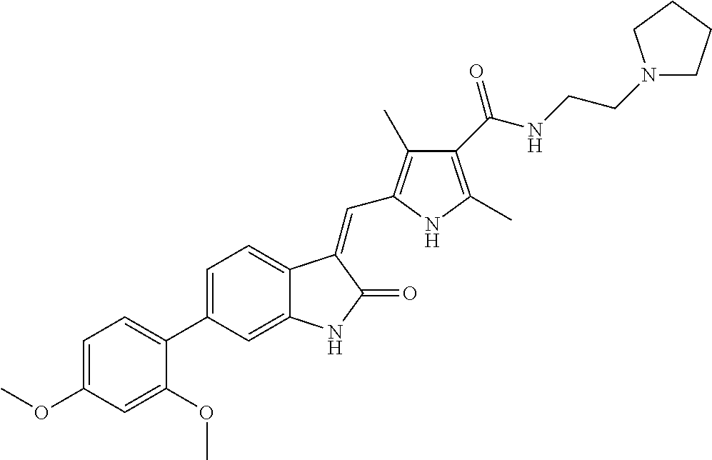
C1=C(C2=CC=C(OC)C=C2OC)C=C2C(=C1)C(=CC1=C(C)C(C(NCCN3CCCC3)=O)=C(C)N1)C(=O)N2
